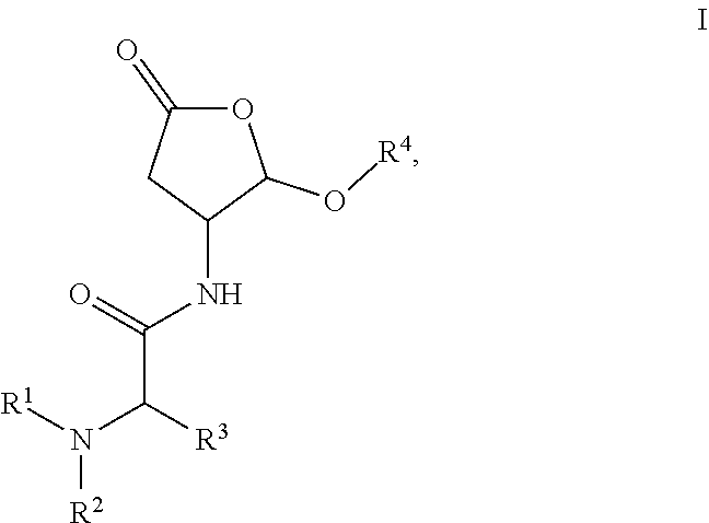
O([R4])C1C(NC(C(N([R1])[R2])[R3])=O)CC(=O)O1
